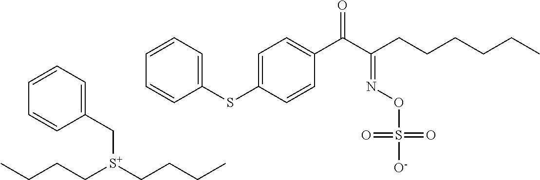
C([S+](CCCC)CCCC)C1=CC=CC=C1.C1=C(SC2=CC=CC=C2)C=CC(C(C(CCCCCC)=NOS([O-])(=O)=O)=O)=C1
